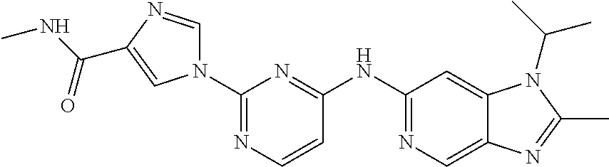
C1(N2C=NC(C(NC)=O)=C2)=NC=CC(NC2=NC=C3C(=C2)N(C(C)C)C(C)=N3)=N1
